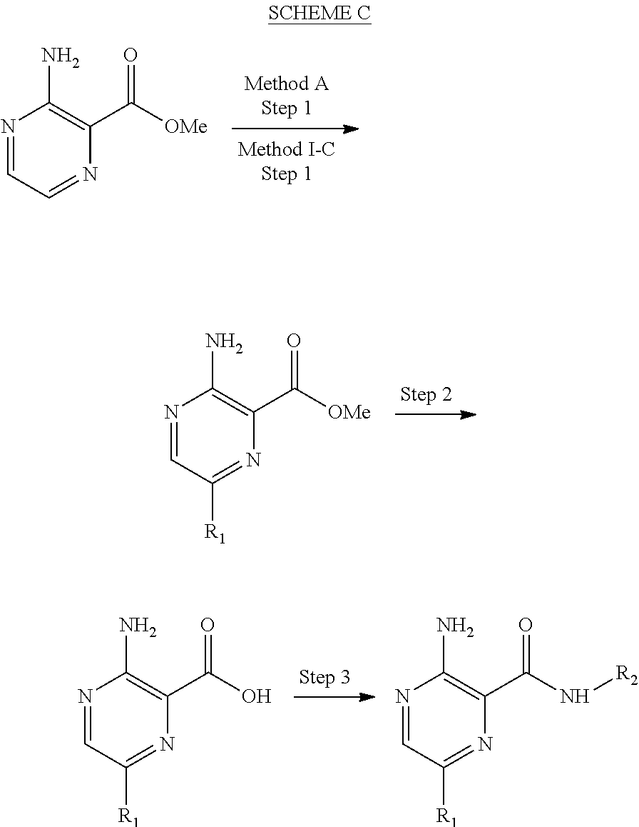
N1=CC=NC(C([OMe])=O)=C1N.N1=CC([R1])=NC(C([OMe])=O)=C1N.N1=CC([R1])=NC(C(O)=O)=C1N.N1=CC([R1])=NC(C(N[R2])=O)=C1N
